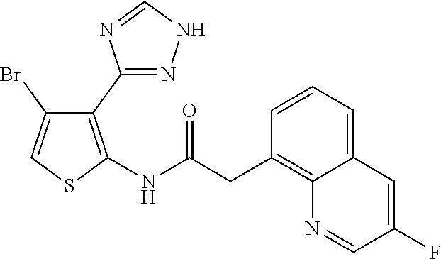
C1(C2=NNC=N2)=C(NC(CC2=C3C(=CC=C2)C=C(F)C=N3)=O)SC=C1Br
